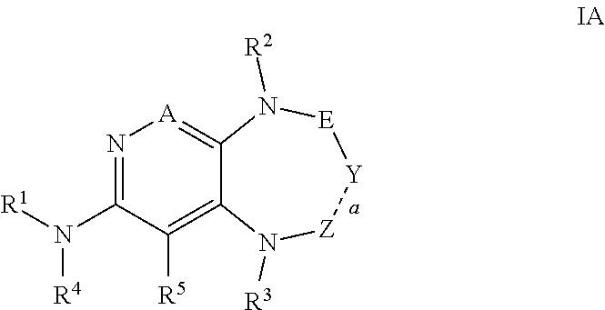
N1=C(N([R1])[R4])C([R5])=C2C(=[A]1)N([R2])[E][Y][Z]N2[R3]
